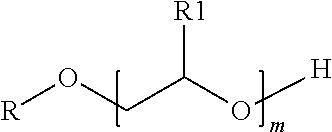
[R]OCC(O[H])[R1]
